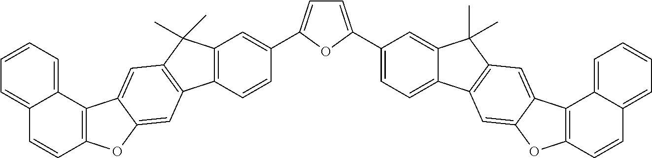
C12=C(C=CC(C3=CC=C(C4=CC=C5C(=C4)C(C)(C)C4=C5C=C5C(=C4)C4=C(O5)C=CC5=CC=CC=C45)O3)=C1)C1=C(C2(C)C)C=C2C(=C1)OC1=C2C2=CC=CC=C2C=C1
